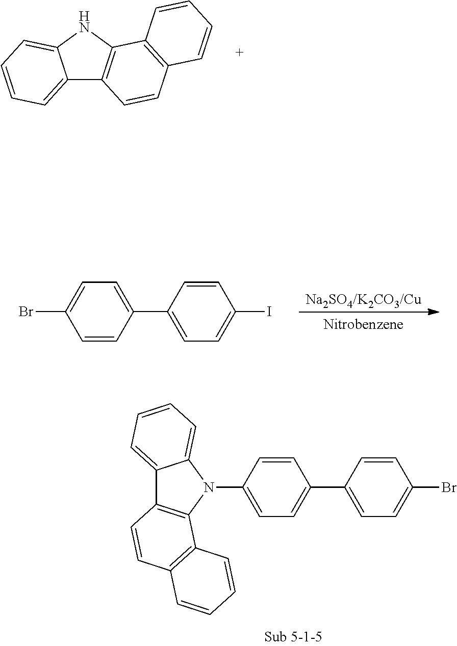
C12=CC=CC=C1N(C1=CC=C(C3=CC=C(Br)C=C3)C=C1)C1=C2C=CC2=C1C=CC=C2.C12=CC=CC=C1NC1=C2C=CC2=C1C=CC=C2.C1=CC(C2=CC=C(I)C=C2)=CC=C1Br
